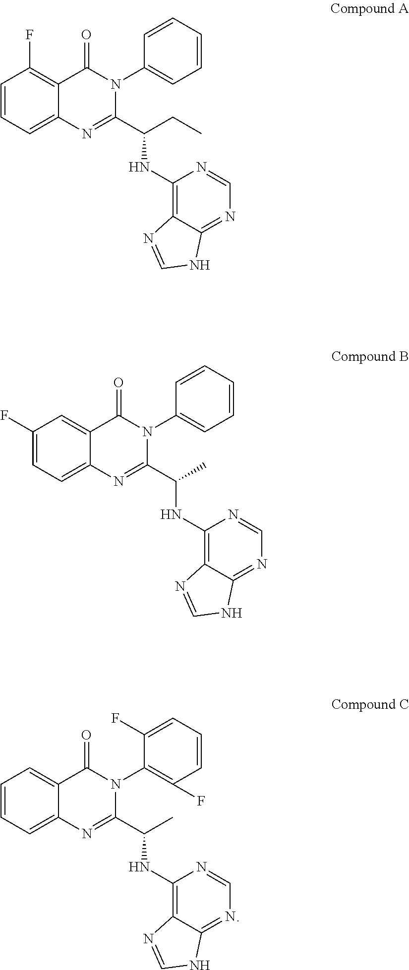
C1=CC=C2C(=C1)C(=O)N(C1=C(F)C=CC=C1F)C(C(C)NC1=C3C(=NC=N1)NC=N3)=N2.C1=CC=C2C(=C1F)C(=O)N(C1=CC=CC=C1)C(C(CC)NC1=C3C(=NC=N1)NC=N3)=N2.C1(F)=CC=C2C(=C1)C(=O)N(C1=CC=CC=C1)C(C(C)NC1=C3C(=NC=N1)NC=N3)=N2
